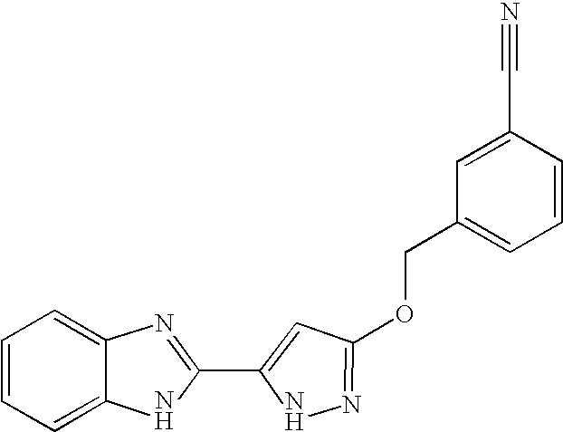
C1=C2C(=CC=C1)N=C(C1=CC(OCC3=CC=CC(C#N)=C3)=NN1)N2
